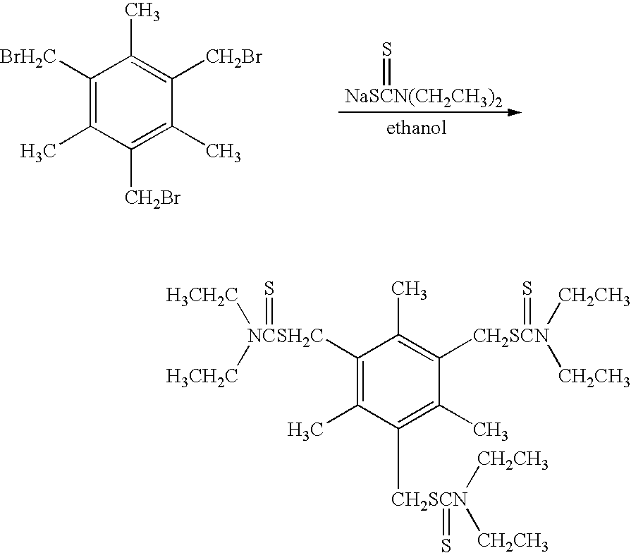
C1([BrH2C])=C(C)C([CH2Br])=C(C)C([CH2Br])=C1C.[NaSCN(CH2CH3)2]=S.C1([NCSH2C](=S)([H3CH2C])[H3CH2C])=C(C)C([CH2SCN]([CH2CH3])([CH2CH3])=S)=C(C)C([CH2SCN](=S)([CH2CH3])[CH2CH3])=C1C
